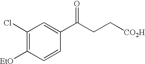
C1(Cl)=C([EtO])C=CC(C(CC[CO2H])=O)=C1
